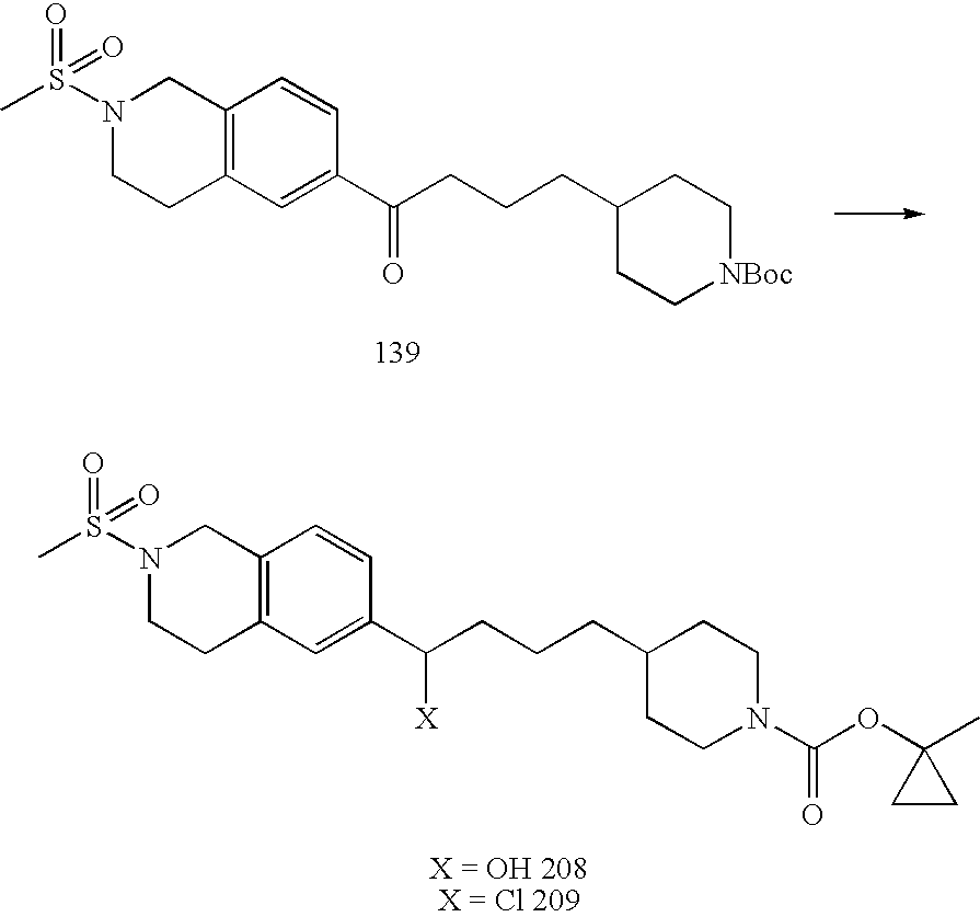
N1(S(C)(=O)=O)CCC2=C(C1)C=CC(C(CCCC1CC[NBoc]CC1)=O)=C2.N1(S(C)(=O)=O)CCC2=C(C1)C=CC(C(CCCC1CCN(C(OC3(C)CC3)=O)CC1)[X])=C2
